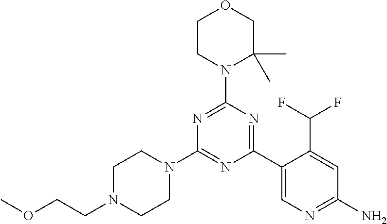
N1=C(N2C(C)(C)COCC2)N=C(C2=CN=C(N)C=C2C(F)F)N=C1N1CCN(CCOC)CC1
